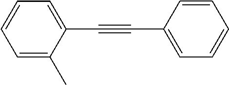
C(#CC1=CC=CC=C1)C1=CC=CC=C1C
